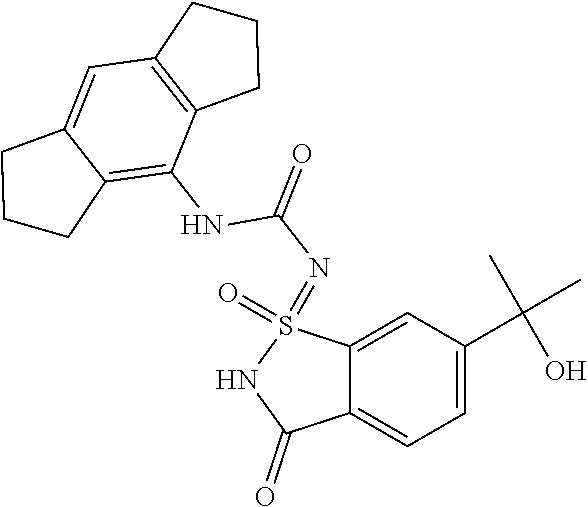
C1=C(C(C)(C)O)C=C2C(=C1)C(=O)NS2(=NC(=O)NC1=C2C(=CC3=C1CCC3)CCC2)=O
